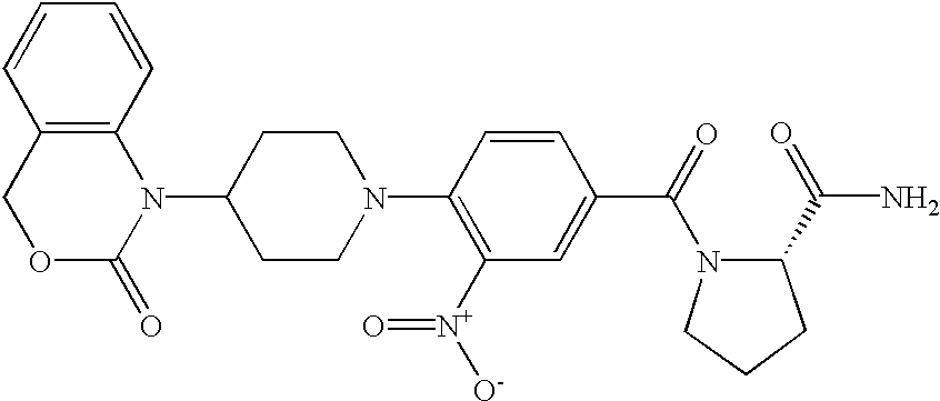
N1(C2CCN(C3=C([N+]([O-])=O)C=C(C(=O)N4CCCC4C(=O)N)C=C3)CC2)C2=C(COC1=O)C=CC=C2
